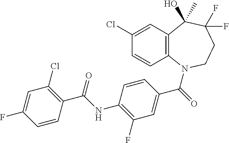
C1(Cl)=CC2=C(C=C1)N(C(=O)C1=CC(F)=C(NC(C3=C(Cl)C=C(F)C=C3)=O)C=C1)CCC(F)(F)C2(O)C
